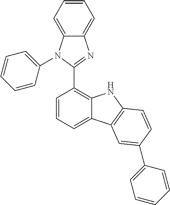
C1=CC=C2C(=C1C1=NC3=CC=CC=C3N1C1=CC=CC=C1)NC1=C2C=C(C2=CC=CC=C2)C=C1
